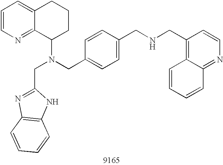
C1=CN=C2C(=C1)CCCC2N(CC1=CC=C(CNCC2=C3C(=NC=C2)C=CC=C3)C=C1)CC1=NC2=C(N1)C=CC=C2
